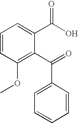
C1(OC)=C(C(=O)C2=CC=CC=C2)C(C(O)=O)=CC=C1
